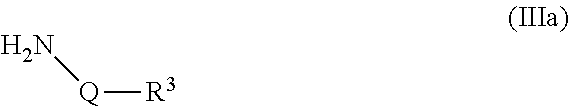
[Q]([R3])N
